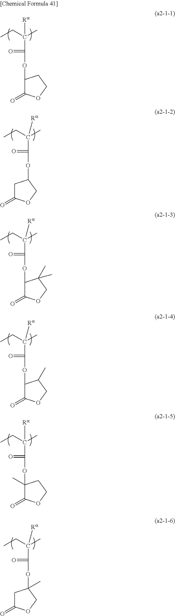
CCC(C)([Ra])C(OC1C(=O)OCC1)=O.CCC(C)([Ra])C(OC1C(=O)OCC1(C)C)=O.CCC(C)([Ra])C(OC1CC(=O)OC1)=O.CCC(C)([Ra])C(OC1C(=O)OCC1C)=O.CCC(C)([Ra])C(OC1(C)C(=O)OCC1)=O.CCC(C)([Ra])C(OC1(C)CC(=O)OC1)=O
